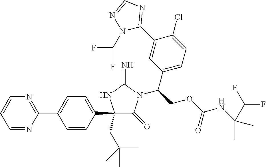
C1(C2=CC=C(C3=NC=CC=N3)C=C2)(CC(C)(C)C)C(=O)N(C(COC(NC(C)(C)C(F)F)=O)C2=CC=C(Cl)C(C3=NC=NN3C(F)F)=C2)C(=N)N1
